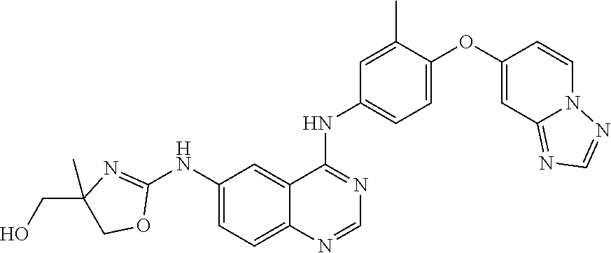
C1=C(C)C(OC2=CC3=NC=NN3C=C2)=CC=C1NC1=NC=NC2=CC=C(NC3=NC(C)(CO)CO3)C=C12
